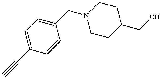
N1(CC2=CC=C(C#C)C=C2)CCC(CO)CC1
